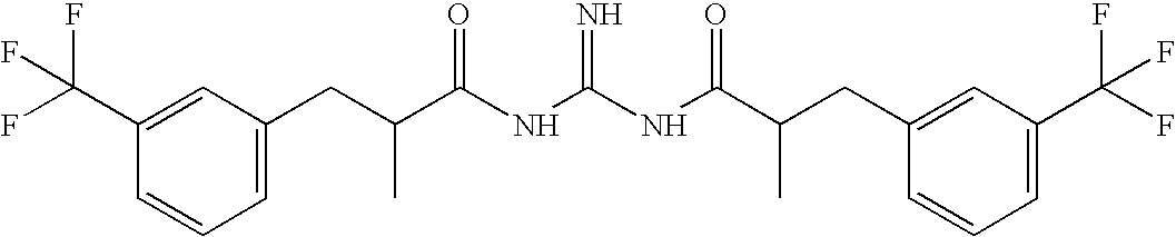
C1(C(F)(F)F)=CC(CC(C(NC(NC(C(CC2=CC(C(F)(F)F)=CC=C2)C)=O)=N)=O)C)=CC=C1
